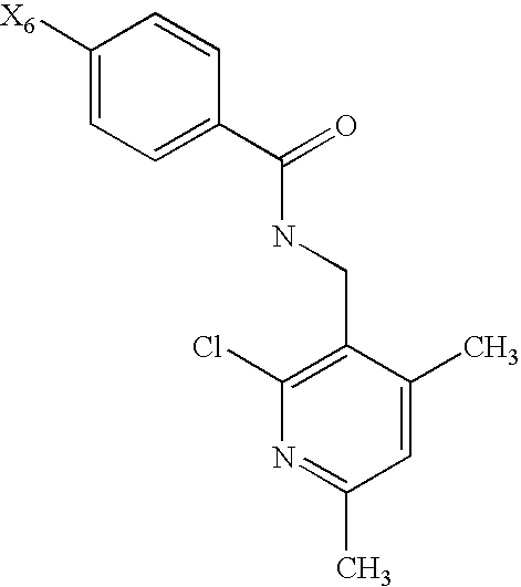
C1([X6])=CC=C(C(NCC2=C(Cl)N=C(C)C=C2C)=O)C=C1
